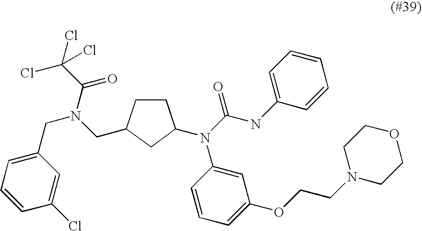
C1CC(CN(CC2=CC=CC(Cl)=C2)C(C(Cl)(Cl)Cl)=O)CC1N(C(NC1=CC=CC=C1)=O)C1=CC(OCCN2CCOCC2)=CC=C1
